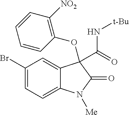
C1(Br)=CC=C2C(=C1)C(C(=O)N[t-Bu])(OC1=C([NO2])C=CC=C1)C(=O)N2[Me]
